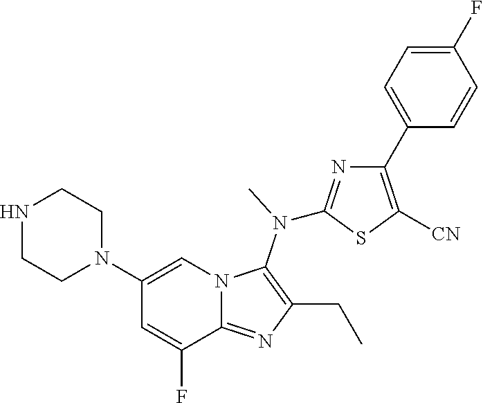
N1(C2=CN3C(=NC(CC)=C3N(C)C3=NC(C4=CC=C(F)C=C4)=C([CN])S3)C(F)=C2)CCNCC1
